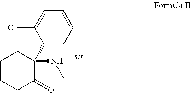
C1(C2(NC)CCCCC2=O)=CC=CC=C1Cl.[RH]
